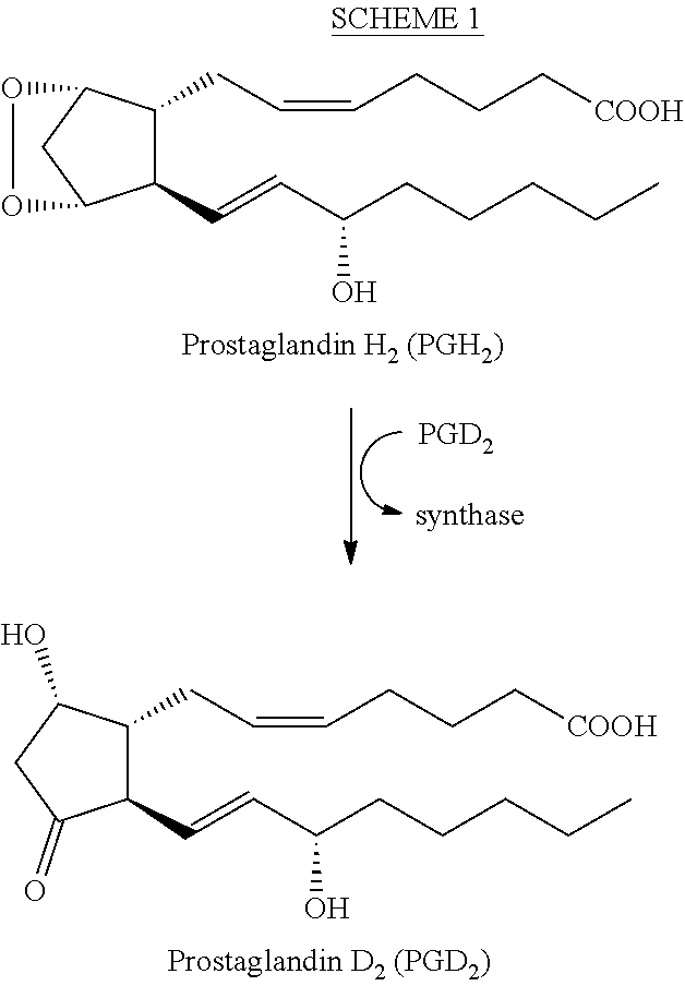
C1(C=CC(CCCCC)O)C(CC=CCCC[COOH])C(O)CC1=O.C1(C=CC(CCCCC)O)C(CC=CCCC[COOH])C2CC1OO2
